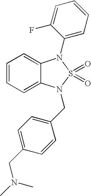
C1=CC=C2C(=C1)N(C1=CC=CC=C1F)S(=O)(=O)N2CC1=CC=C(CN(C)C)C=C1
